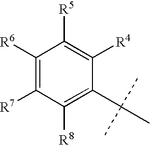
C1([R6])=C([R7])C([R8])=C(C(C)(C)C)C([R4])=C1[R5]
